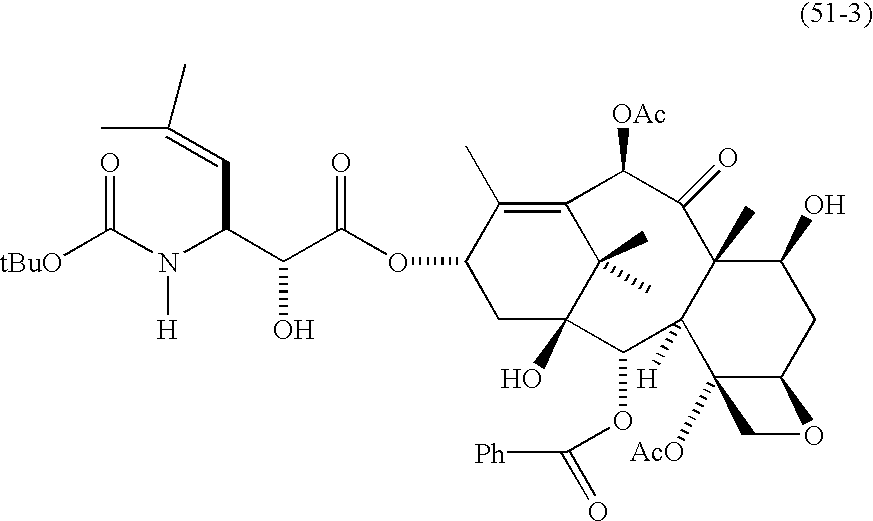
N(C(C(C(OC1CC2(O)C(C)(C)C(=C1C)C([OAc])C(=O)C1(C)C([H])(C2OC([Ph])=O)C2([AcO])C(CC1O)OC2)=O)O)C=C(C)C)([H])C([tBuO])=O
